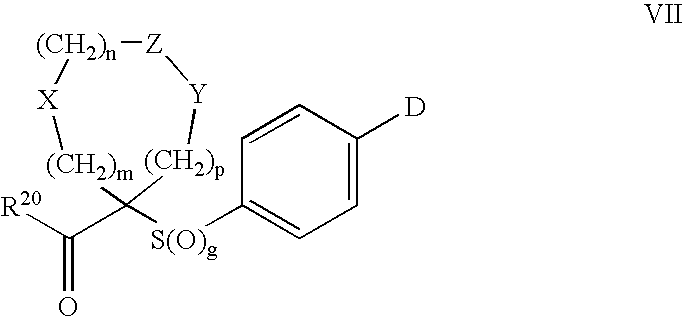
[X]1[(CH2)m]C(C([R20])=O)([S(O)g]C2=CC=C([D])C=C2)[(CH2)p][Y][Z][(CH2)n]1
